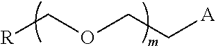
[R]COCC[A]
